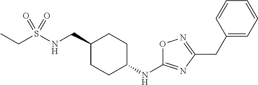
C(S(NCC1CCC(NC2=NC(CC3=CC=CC=C3)=NO2)CC1)(=O)=O)C
